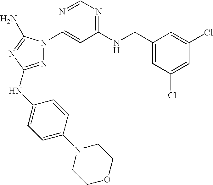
N1=C(NC2=CC=C(N3CCOCC3)C=C2)N=C(N)N1C1=CC(NCC2=CC(Cl)=CC(Cl)=C2)=NC=N1
